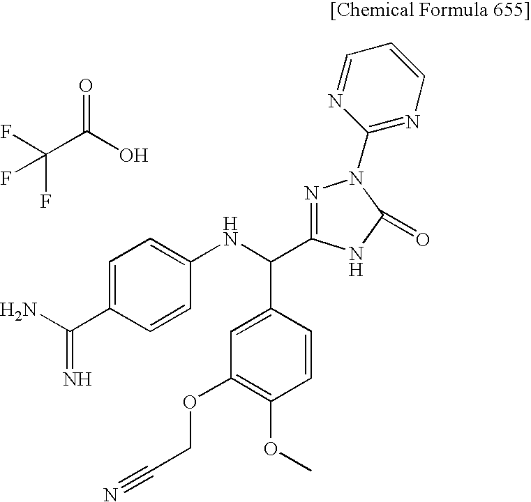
C1=C(C(N)=N)C=CC(NC(C2=CC(OCC#N)=C(OC)C=C2)C2=NN(C3=NC=CC=N3)C(=O)N2)=C1.O=C(O)C(F)(F)F
